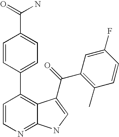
C1=CN=C2C(=C1C1=CC=C(C(N)=O)C=C1)C(C(=O)C1=C(C)C=CC(F)=C1)=CN2
